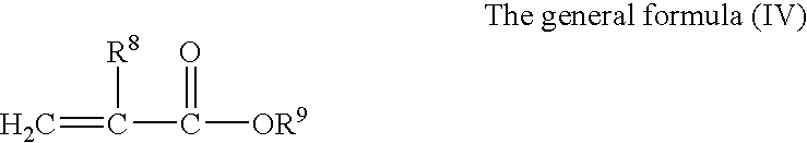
C=C(C(=O)[OR9])[R8]
